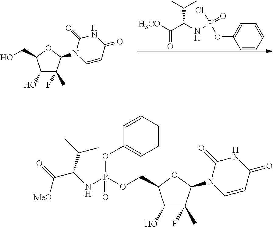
C1(O)C(F)(C)C(N2C=CC(=O)NC2=O)OC1CO.C1=CC=CC=C1OP(Cl)(=O)NC(C([H3CO])=O)C(C)C.C1(O)C(F)(C)C(N2C=CC(=O)NC2=O)OC1COP(NC(C(=O)[MeO])C(C)C)(OC1=CC=CC=C1)=O
